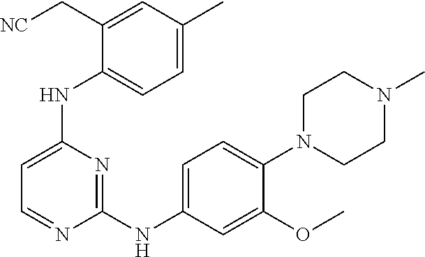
[NC]CC1=CC(C)=CC=C1NC1=CC=NC(NC2=CC=C(N3CCN(C)CC3)C(OC)=C2)=N1
